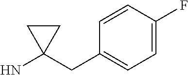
C1=C(F)C=CC(CC2(N)CC2)=C1
